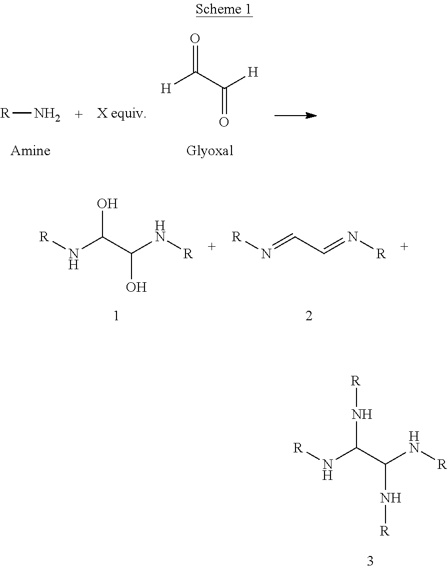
[R]N.[X equiv].[H]C(C([H])=O)=O.N(C(C(N[R])O)O)[R].N(=CC=N[R])[R].N(C(C(N[R])N[R])N[R])[R]
